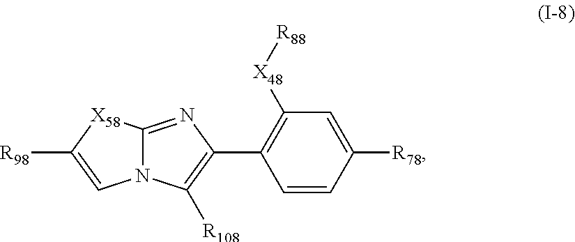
C1(C2=C([X48][R88])C=C([R78])C=C2)=C([R108])N2C(=N1)[X58]C([R98])=C2
